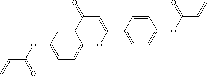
C1=C2C(=CC=C1OC(C=C)=O)OC(C1=CC=C(OC(C=C)=O)C=C1)=CC2=O
